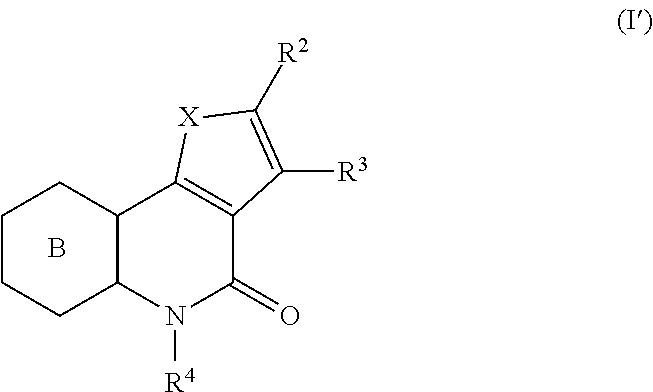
C12C(N([R4])C(=O)C3=C1[X]C([R2])=C3[R3])CCCC2.B
